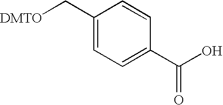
C1(C[DMTO])=CC=C(C(O)=O)C=C1
